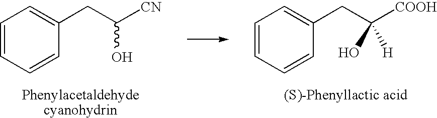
C1=CC=CC=C1CC([COOH])([H])O.C1=CC=CC=C1CC([CN])O
